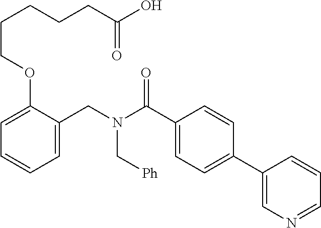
C1=C(CN(C(C2=CC=C(C3=CN=CC=C3)C=C2)=O)C[Ph])C(OCCCCCC(O)=O)=CC=C1
